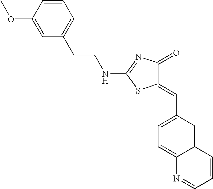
C12=CC(C=C3C(=O)N=C(NCCC4=CC=CC(OC)=C4)S3)=CC=C1N=CC=C2
